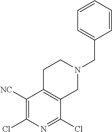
C1([NC])=C(Cl)N=C(Cl)C2=C1CCN(CC1=CC=CC=C1)C2
